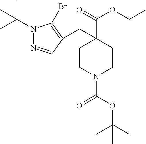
N1(C(C)(C)C)N=CC(CC2(C(=O)OCC)CCN(C(OC(C)(C)C)=O)CC2)=C1Br
